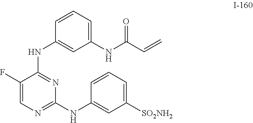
C1=CC(NC2=NC=C(F)C(NC3=CC(NC(C=C)=O)=CC=C3)=N2)=CC([SO2NH2])=C1
